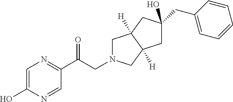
C1=C(O)N=CC(C(CN2CC3([H])C([H])(C2)CC(O)(CC2=CC=CC=C2)C3)=O)=N1
